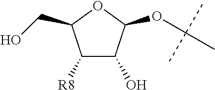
C1([R8])C(O)C(OC(C)(C)C)OC1CO
